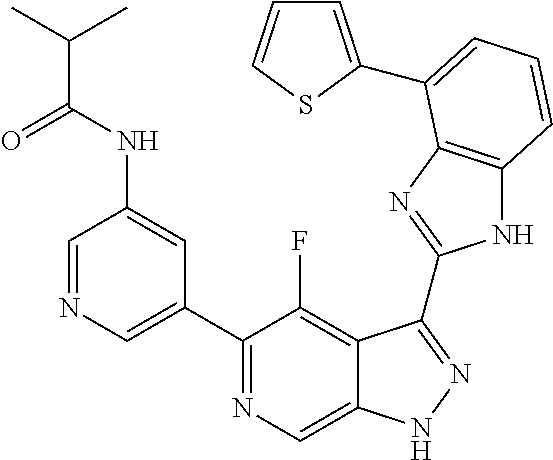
C1=NC=C(C2=NC=C3C(=C2F)C(C2=NC4=C(N2)C=CC=C4C2=CC=CS2)=NN3)C=C1NC(C(C)C)=O
